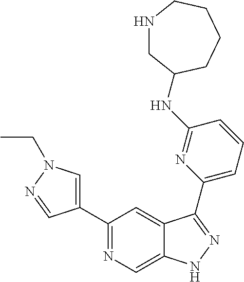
C1(C2=CN(CC)N=C2)=NC=C2C(=C1)C(C1=CC=CC(NC3CNCCCC3)=N1)=NN2
